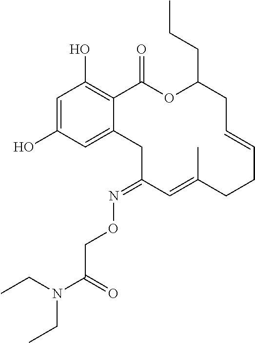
C1=C(O)C=C2C(=C1O)C(=O)OC(CCC)CC=CCCC(C)=CC(=NOCC(N(CC)CC)=O)C2
